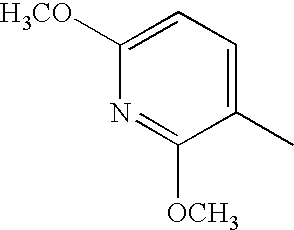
C1([H3CO])=CC=C(C)C([OCH3])=N1
